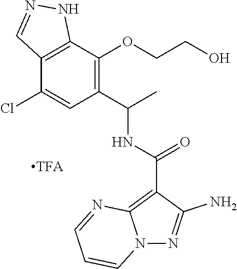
C12=C(C(OCCO)=C(C(C)NC(C3=C4N(N=C3N)C=CC=N4)=O)C=C1Cl)NN=C2
